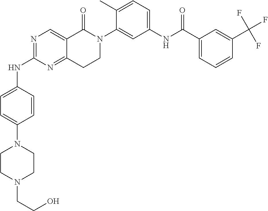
N1=C(NC2=CC=C(N3CCN(CCO)CC3)C=C2)N=C2C(=C1)C(=O)N(C1=CC(NC(C3=CC=CC(C(F)(F)F)=C3)=O)=CC=C1C)CC2
